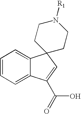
C1=CC=C2C(=C1)C1(C=C2C(=O)O)CCN([R1])CC1
